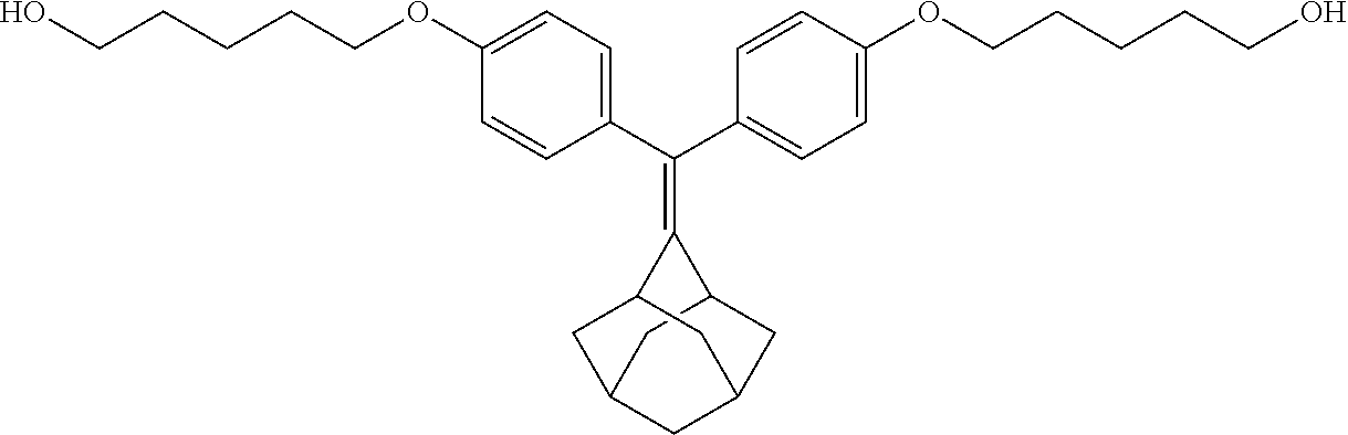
C1=CC(C(C2=CC=C(OCCCCCO)C=C2)=C2C3CC4CC(CC2C4)C3)=CC=C1OCCCCCO
